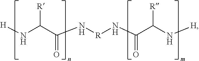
N(C(C(N[H])[R])=O)[R]NC(C(N[H])[R])=O
